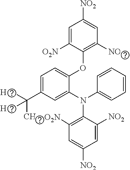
C1=C([O2N])C(OC2=CC=C(C(C)(C)C)C=C2N(C2=CC=CC=C2)C2=C([O2N])C=C([NO2])C=C2[NO2])=C([NO2])C=C1[NO2]
